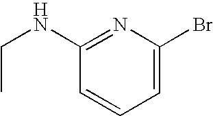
C(NC1=NC(Br)=CC=C1)C
